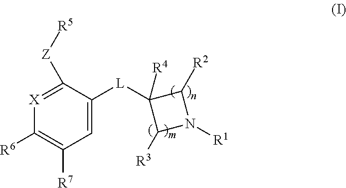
[X]1=C([Z][R5])C([L]C2([R4])C([R3])N([R1])C2[R2])=CC([R7])=C1[R6]
